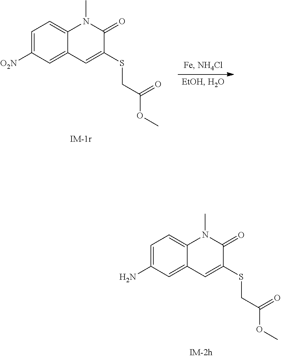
C1=C(N)C=C2C(=C1)N(C)C(=O)C(SCC(OC)=O)=C2.C1=C([O2N])C=C2C(=C1)N(C)C(=O)C(SCC(OC)=O)=C2
